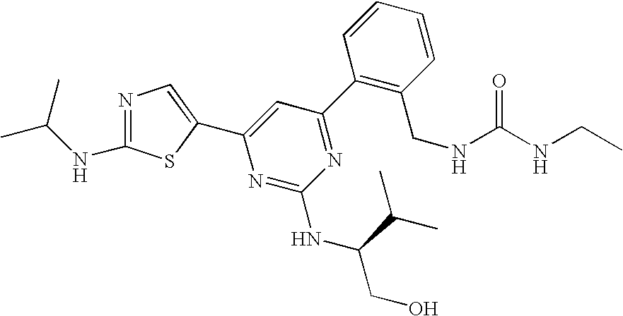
C1(C2=NC(NC(CO)C(C)C)=NC(C3=CN=C(NC(C)C)S3)=C2)=C(CNC(NCC)=O)C=CC=C1
